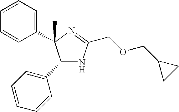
C1(C2=CC=CC=C2)NC(COCC2CC2)=NC1(C1=CC=CC=C1)C
